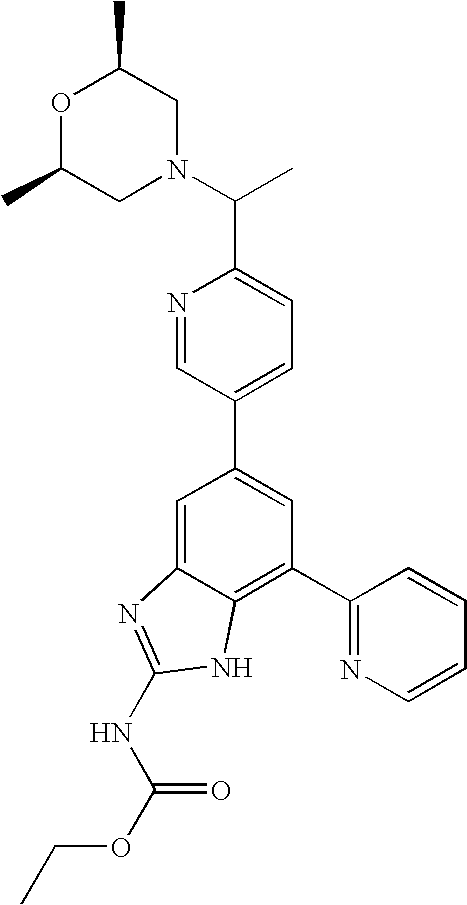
N1=CC(C2=CC(C3=NC=CC=C3)=C3C(=C2)N=C(NC(OCC)=O)N3)=CC=C1C(C)N1CC(C)OC(C)C1
